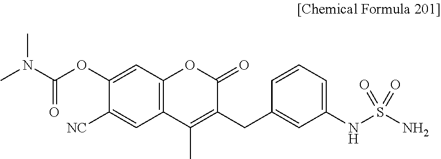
C12=C(C=C(OC(N(C)C)=O)C([NC])=C1)OC(=O)C(CC1=CC(NS(N)(=O)=O)=CC=C1)=C2C
